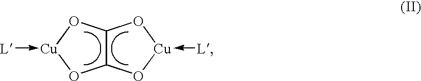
C12C(O[Cu](-[L])O1)O[Cu](-[L])O2
